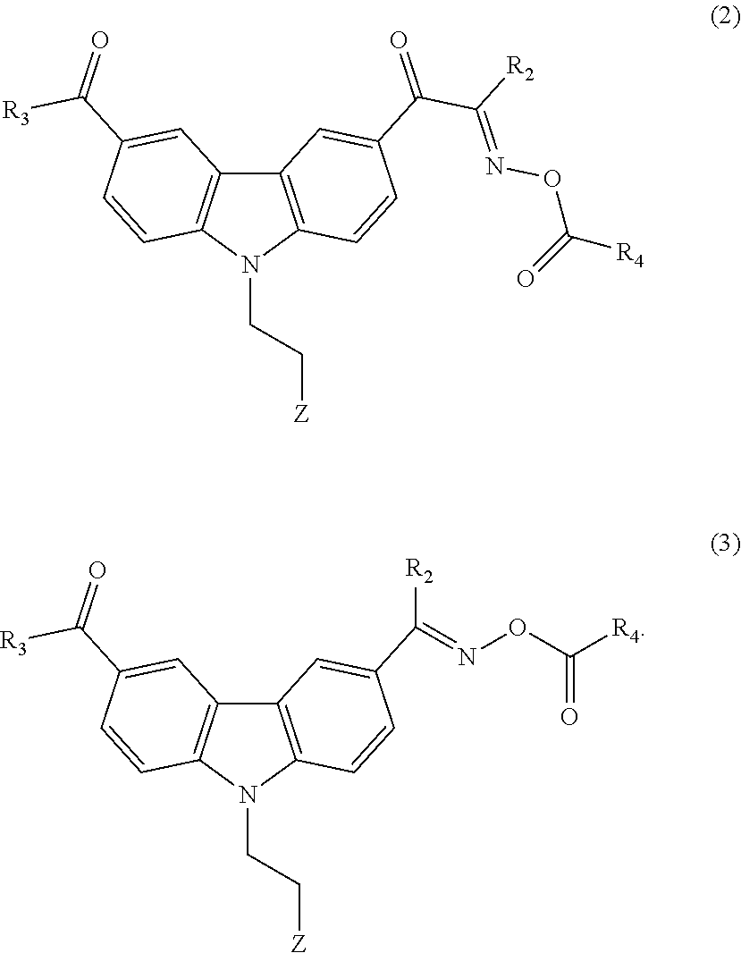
C12=C(N(CC[Z])C3=C1C=C(C(=O)[R3])C=C3)C=CC(C(=O)C([R2])=NOC([R4])=O)=C2.C12=C(N(CC[Z])C3=C1C=C(C(=O)[R3])C=C3)C=CC(C([R2])=NOC([R4])=O)=C2
